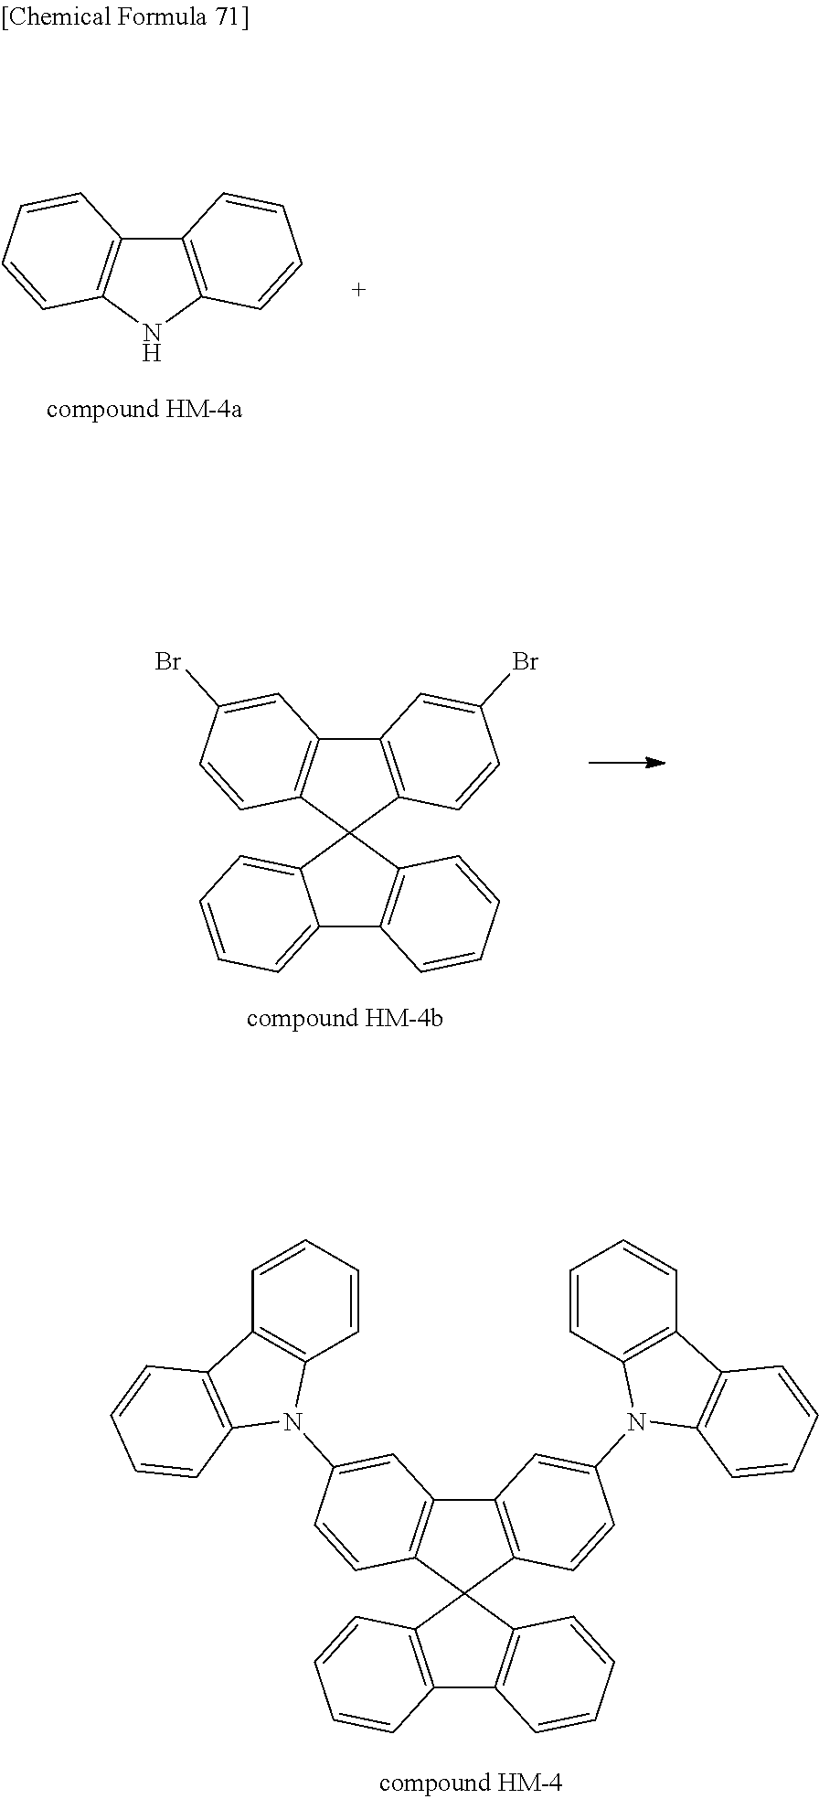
C12=C(C=CC(Br)=C1)C1(C3=C2C=C(Br)C=C3)C2=CC=CC=C2C2=C1C=CC=C2.C12=C(NC3=C1C=CC=C3)C=CC=C2.C12=C(C=CC(N3C4=C(C=CC=C4)C4=C3C=CC=C4)=C1)C1(C3=C2C=C(N2C4=C(C=CC=C4)C4=C2C=CC=C4)C=C3)C2=C(C3=C1C=CC=C3)C=CC=C2
